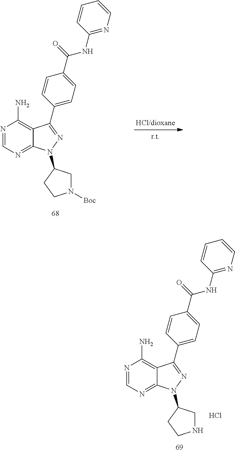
N1=CN=C2C(=C1N)C(C1=CC=C(C(NC3=NC=CC=C3)=O)C=C1)=NN2C1CN([Boc])CC1.N1=CN=C2C(=C1N)C(C1=CC=C(C(NC3=NC=CC=C3)=O)C=C1)=NN2C1CNCC1.Cl
